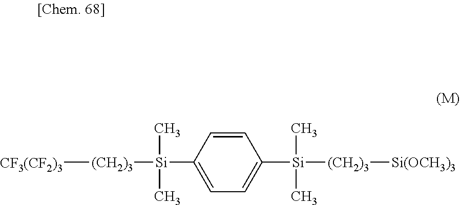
[CF3(CF2)3][(CH2)3][Si](C)(C)C1=CC=C([Si](C)(C)[(CH2)3][Si(OCH3)3])C=C1
